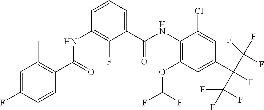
C1(OC(F)F)=C(NC(C2=CC=CC(NC(C3=C(C)C=C(F)C=C3)=O)=C2F)=O)C(Cl)=CC(C(F)(C(F)(F)F)C(F)(F)F)=C1
